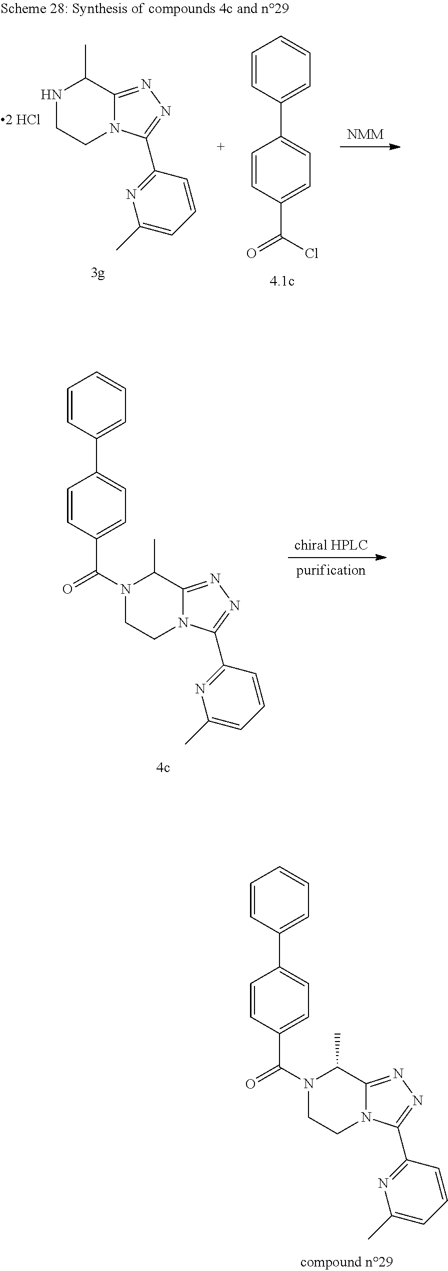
C1CN2C(=NN=C2C2=NC(C)=CC=C2)C(C)N1C(C1=CC=C(C2=CC=CC=C2)C=C1)=O.[NMM].N1CCN2C(=NN=C2C2=NC(C)=CC=C2)C1C.C1=CC(C(Cl)=O)=CC=C1C1=CC=CC=C1.[chiral HPLC].[purification].C1CN2C(=NN=C2C2=NC(C)=CC=C2)C(C)N1C(C1=CC=C(C2=CC=CC=C2)C=C1)=O
